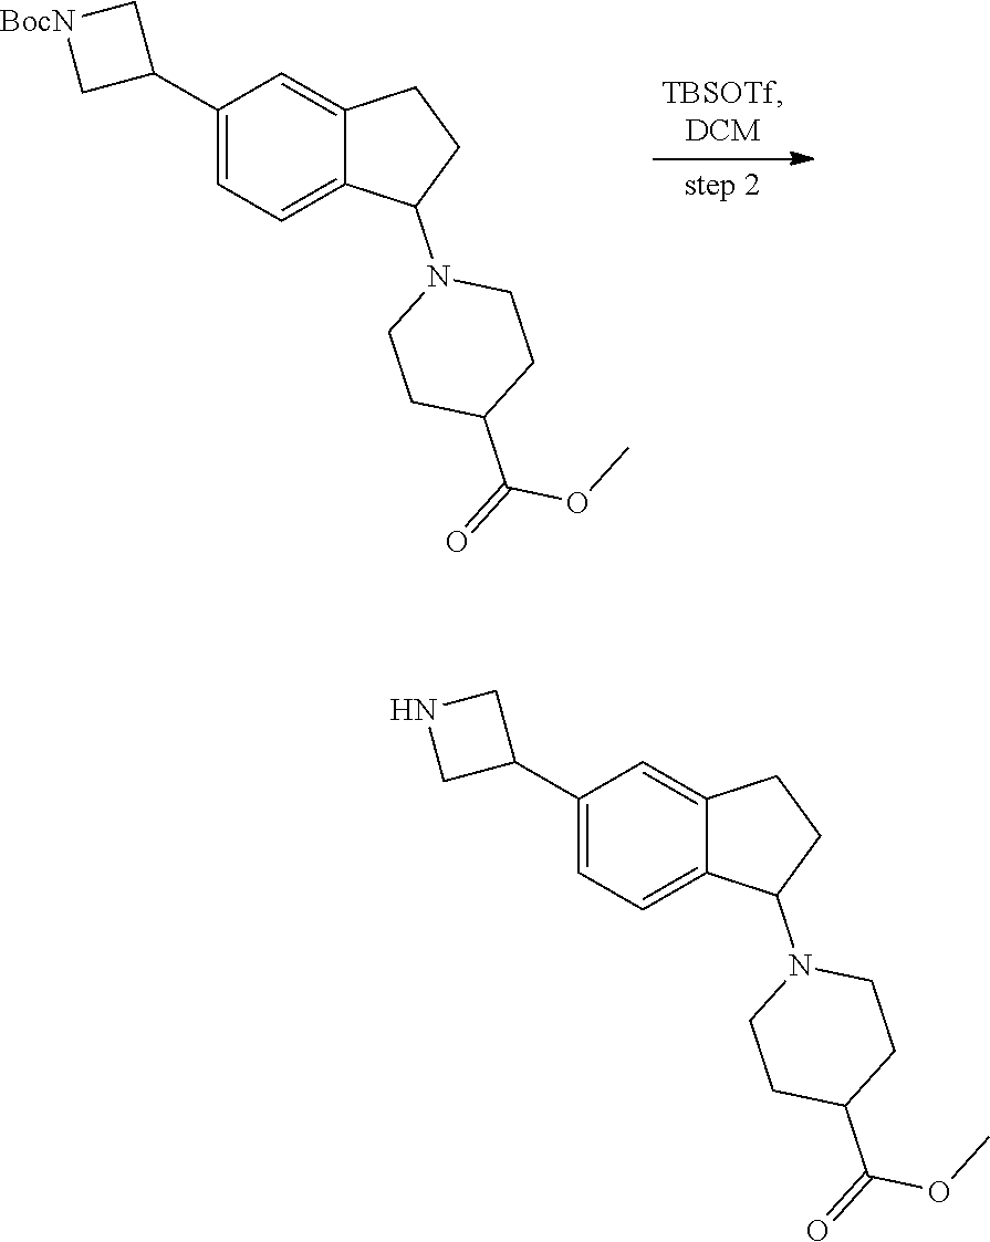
C1(C2CNC2)=CC=C2C(=C1)CCC2N1CCC(C(=O)OC)CC1.C1(C2C[BocN]C2)=CC=C2C(=C1)CCC2N1CCC(C(=O)OC)CC1
